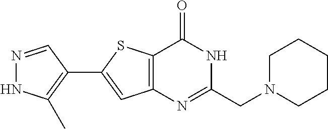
N1=CC(C2=CC3=C(S2)C(=O)NC(CN2CCCCC2)=N3)=C(C)N1
